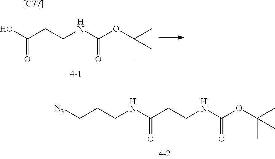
[N3]CCCNC(CCNC(OC(C)(C)C)=O)=O.OC(CCNC(OC(C)(C)C)=O)=O.[[C77]]
